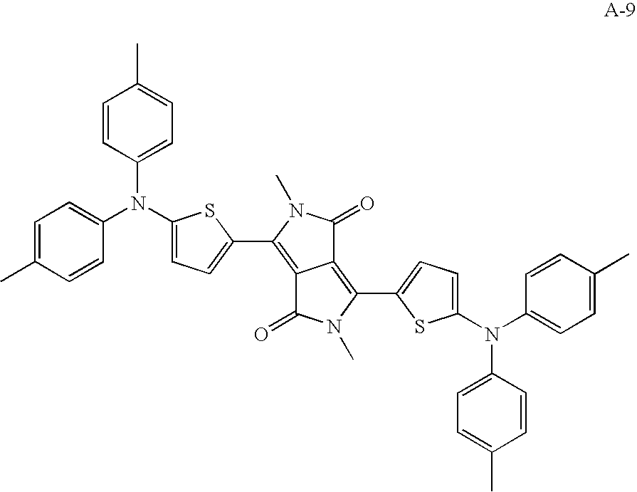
C12=C(C3=CC=C(N(C4=CC=C(C)C=C4)C4=CC=C(C)C=C4)S3)N(C)C(=O)C1=C(C1=CC=C(N(C3=CC=C(C)C=C3)C3=CC=C(C)C=C3)S1)N(C)C2=O
